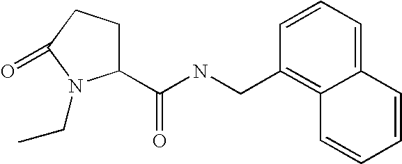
C(NCC1=C2C(=CC=C1)C=CC=C2)(=O)C1CCC(=O)N1CC
